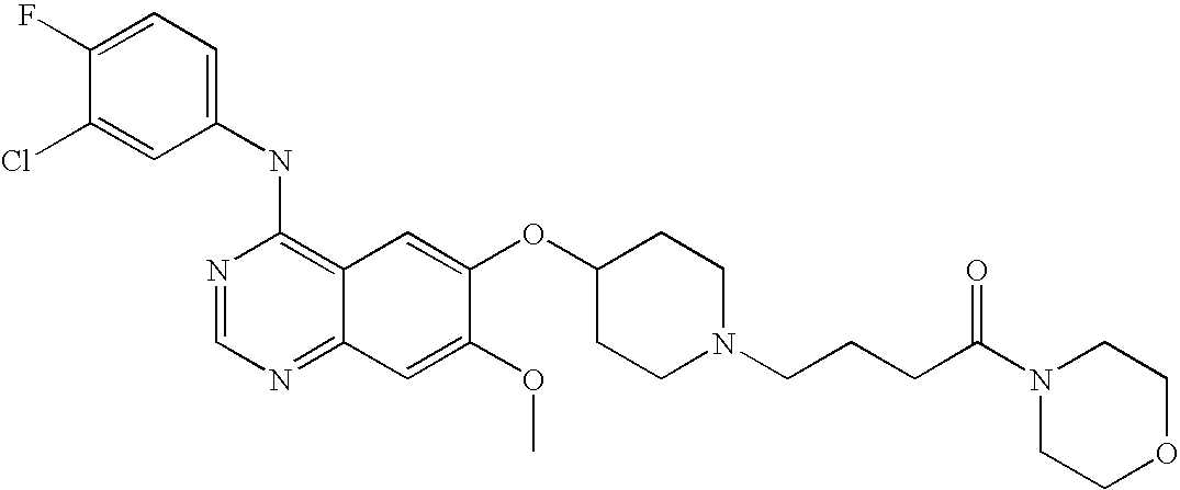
C1(NC2=C3C(=NC=N2)C=C(OC)C(OC2CCN(CCCC(=O)N4CCOCC4)CC2)=C3)=CC=C(F)C(Cl)=C1
